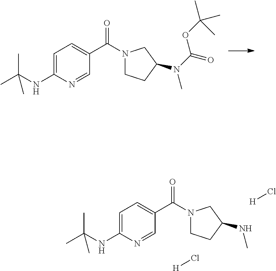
C1=C(NC(C)(C)C)N=CC(C(N2CCC(N(C)C(OC(C)(C)C)=O)C2)=O)=C1.C1=C(NC(C)(C)C)N=CC(C(N2CCC(NC)C2)=O)=C1.[H]Cl.[H]Cl
